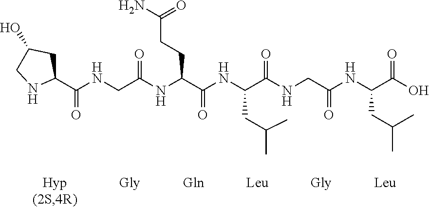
C1(C(NCC(NC(C(NC(C(NCC(NC(C(O)=O)CC(C)C)=O)=O)CC(C)C)=O)CCC(N)=O)=O)=O)CC(O)CN1
